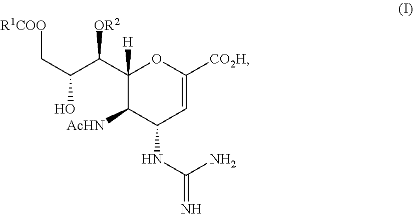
C(C(C(C1([H])C([AcHN])C(NC(N)=N)C=C([CO2H])O1)[OR2])O)[R1COO]
